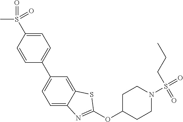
C1=C(S(C)(=O)=O)C=CC(C2=CC=C3C(=C2)SC(OC2CCN(S(=O)(=O)CCC)CC2)=N3)=C1
